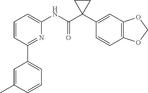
C1=CC(C2=CC=CC(C)=C2)=NC(NC(C2(C3=CC4=C(C=C3)OCO4)CC2)=O)=C1
